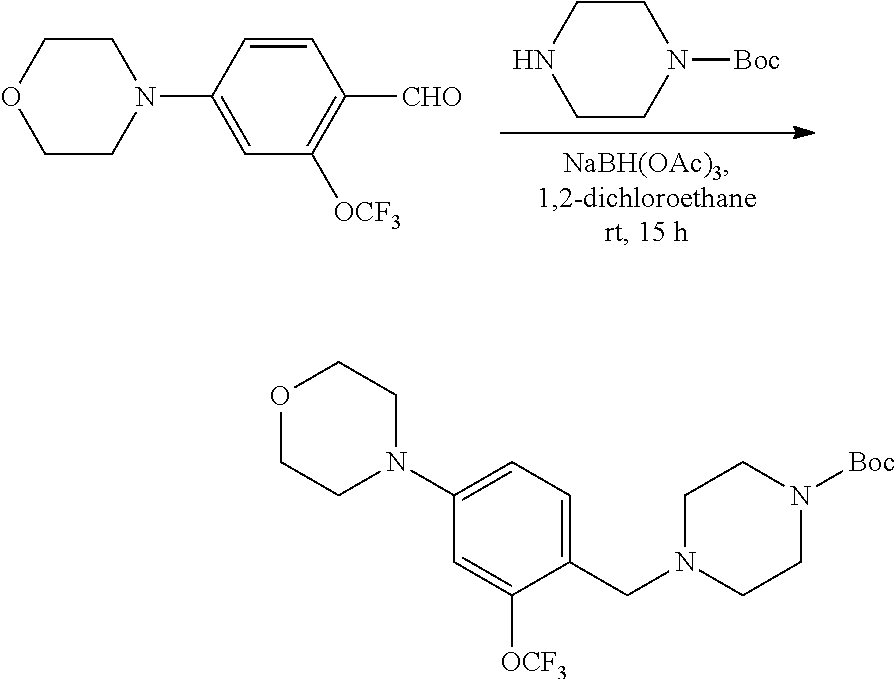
C1CN([Boc])CCN1.C1=CC(N2CCOCC2)=CC([OCF3])=C1[CHO].C1=C([OCF3])C(CN2CCN([Boc])CC2)=CC=C1N1CCOCC1
